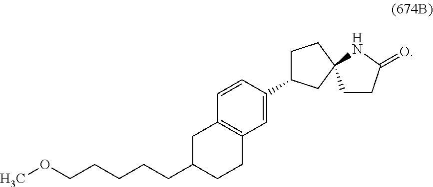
C12=C(CC(CCCCCOC)CC1)C=CC(C1CCC3(C1)CCC(=O)N3)=C2
